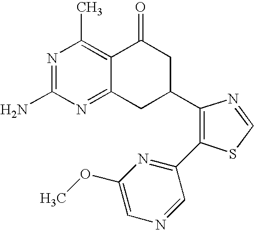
C1(C2CC(=O)C3=C(C)N=C(N)N=C3C2)=C(C2=NC(OC)=CN=C2)SC=N1
